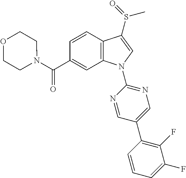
C(C1=CC2=C(C=C1)C(S(C)=O)=CN2C1=NC=C(C2=C(F)C(F)=CC=C2)C=N1)(=O)N1CCOCC1
